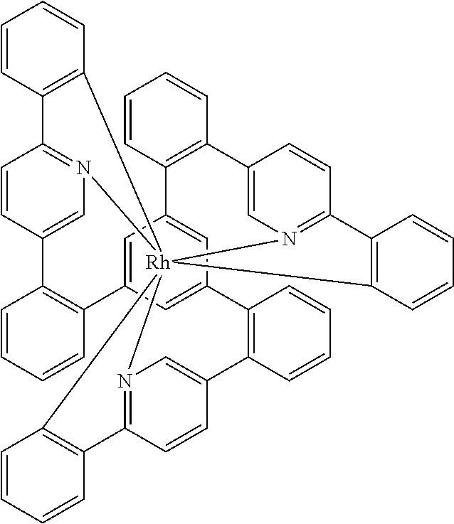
N12=C3C=CC(=C1)C1=C(C=CC=C1)C1=CC4=CC(=C1)C1=C(C=CC=C1)C1=CN5=C(C=C1)C1=C(C=CC=C1)[Rh]251(N2=C(C=CC(=C2)C2=C4C=CC=C2)C2=C1C=CC=C2)C1=C3C=CC=C1
